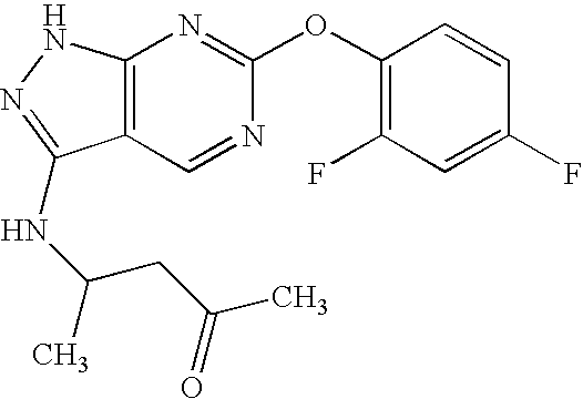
C12=C(NN=C1NC(C)CC(C)=O)N=C(OC1=C(F)C=C(F)C=C1)N=C2
